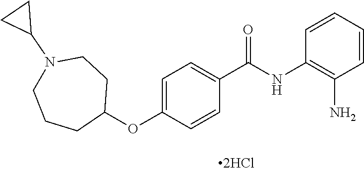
C1=CC=CC(N)=C1NC(C1=CC=C(OC2CCN(C3CC3)CCC2)C=C1)=O
